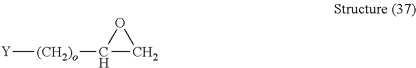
[Y][(CH2)o]C1CO1
